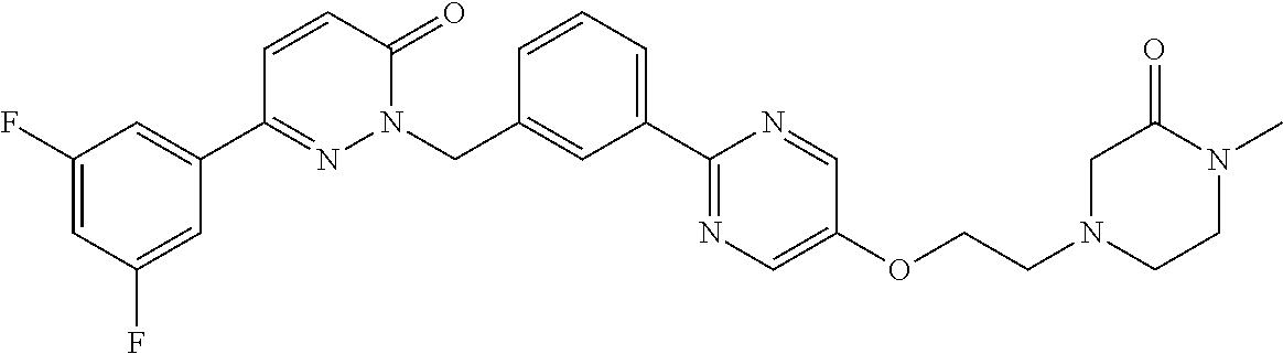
C1(F)=CC(F)=CC(C2=NN(CC3=CC(C4=NC=C(OCCN5CCN(C)C(=O)C5)C=N4)=CC=C3)C(=O)C=C2)=C1
